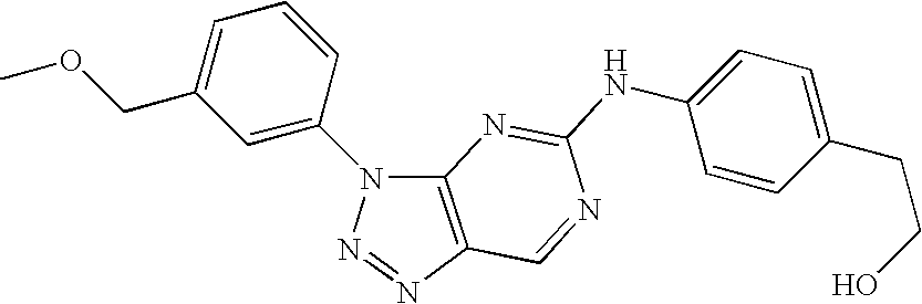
C12=C(N=NN1C1=CC(COC)=CC=C1)C=NC(NC1=CC=C(CCO)C=C1)=N2
